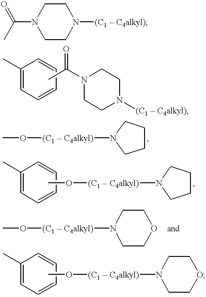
C1=CC=C(C)C=C1.CO[(C1  C4alkyl)]N1CCCC1.C(N1CCN([(C1  C4alkyl)])CC1)(C)=O.C1(C)=CC=CC=C1.CC(N1CCN([(C1  C4alkyl)])CC1)=O.CO[(C1  C4alkyl)]N1CCCC1.CO[(C1  C4alkyl)]N1CCOCC1.C1=CC=C(C)C=C1.CO[(C1  C4alkyl)]N1CCOCC1
